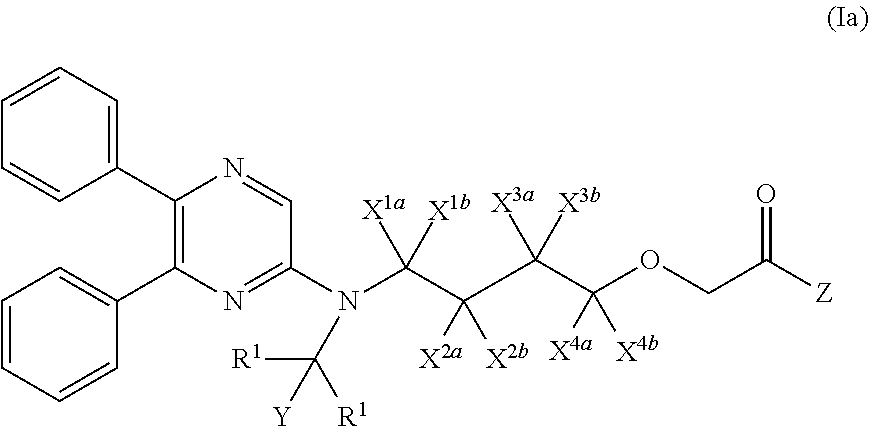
C1(C2=CC=CC=C2)=C(C2=CC=CC=C2)N=C(N(C(C([X2a])([X2b])C(C([X4a])([X4b])OCC([Z])=O)([X3a])[X3b])([X1a])[X1b])C([R1])([Y])[R1])C=N1
